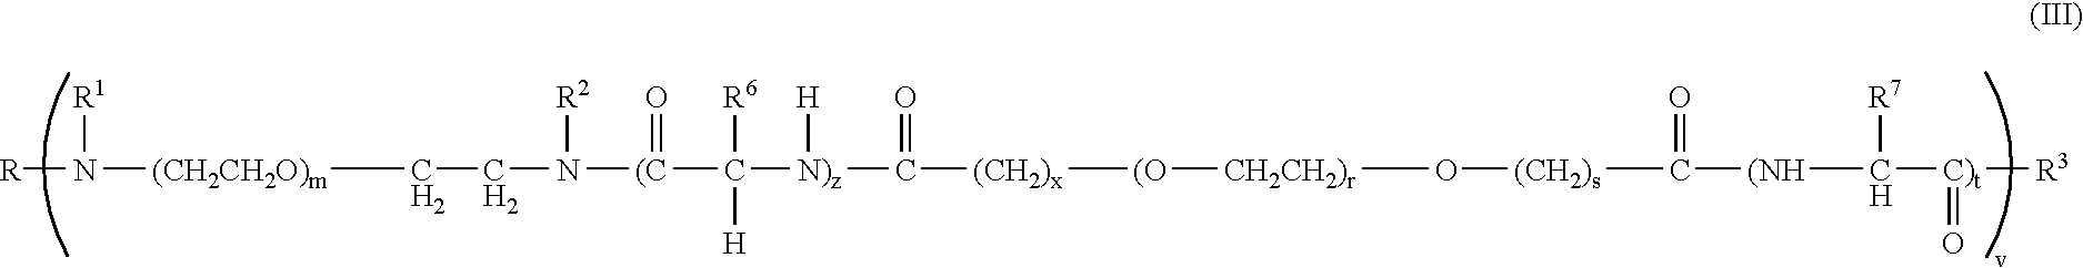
[R]N([R1])[(CH2CH2O)m]CCN([R2])[(C](C([R6])([H])[N)z]([H])C(=O)[(CH2)x][(O][CH2CH2)r]O[(CH2)s]C(=O)[(NH]C([R7])[C)t](=O)[R3])=O
